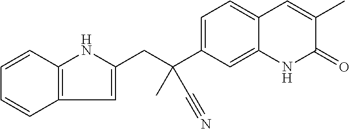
C1=CC2=C(C=C1)C=C(CC(C1=CC=C3C(=C1)NC(=O)C(C)=C3)(C)C#N)N2
